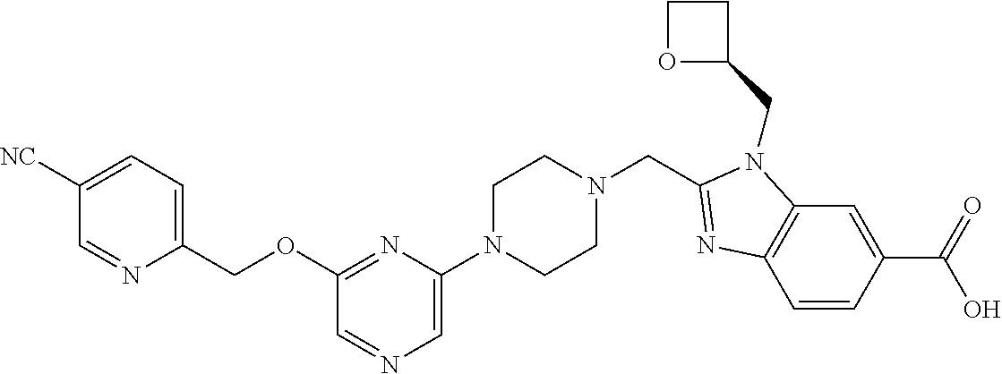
C12=C(C=C(C(=O)O)C=C1)N(CC1CCO1)C(CN1CCN(C3=CN=CC(OCC4=CC=C([NC])C=N4)=N3)CC1)=N2
